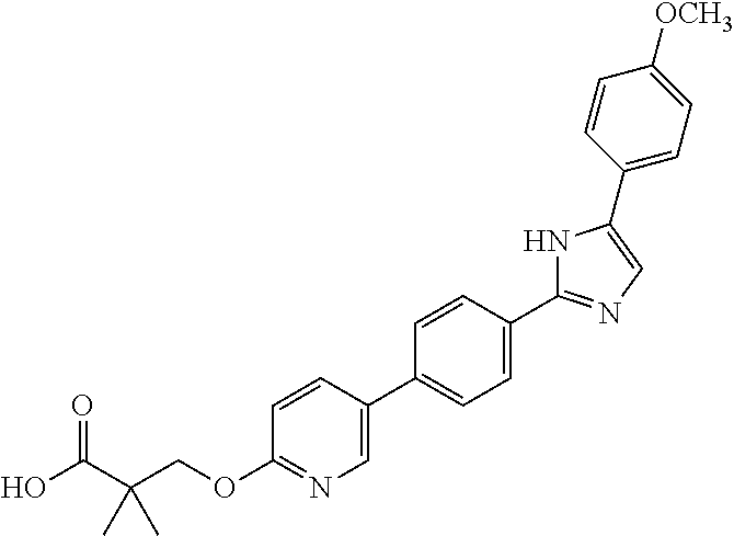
OC(C(COC1=NC=C(C2=CC=C(C3=NC=C(C4=CC=C([OCH3])C=C4)N3)C=C2)C=C1)(C)C)=O
